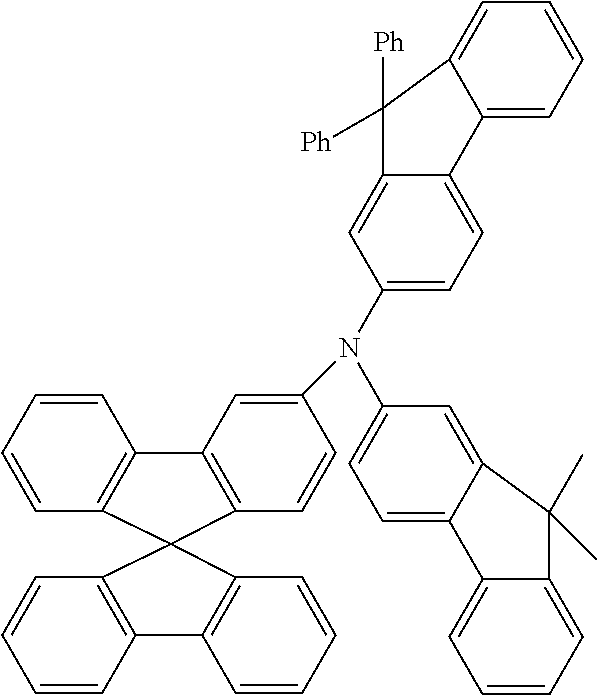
C1=CC2=C(C=C1)C1(C3=C2C=CC=C3)C2=C(C=CC=C2)C2=C1C=CC(N(C1=CC=C3C(=C1)C(C)(C)C1=CC=CC=C31)C1=CC=C3C(=C1)C([Ph])([Ph])C1=CC=CC=C31)=C2
